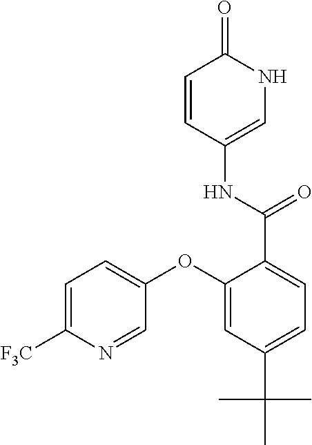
C1=CC(NC(=O)C2=CC=C(C(C)(C)C)C=C2OC2=CC=C([F3C])N=C2)=CNC1=O
